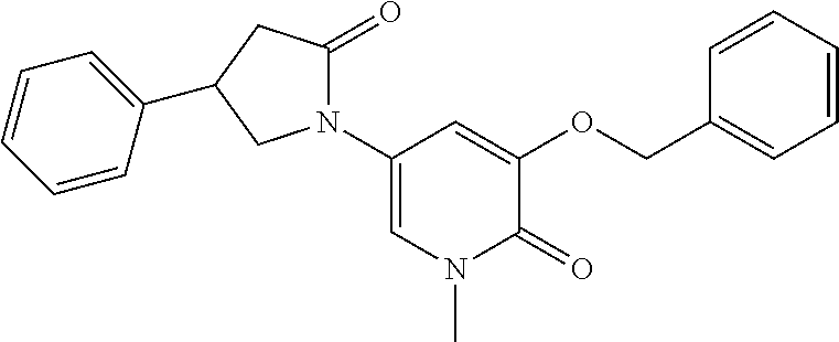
C1=CC=CC=C1COC1=CC(N2C(=O)CC(C3=CC=CC=C3)C2)=CN(C)C1=O
